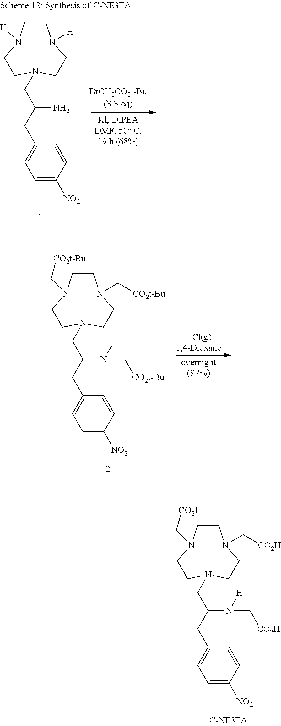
C1CN([H])CCN(CC(CC2=CC=C([NO2])C=C2)N)CCN1[H].C1CN(C[CO2t-Bu])CCN(CC(CC2=CC=C([NO2])C=C2)N([H])C[CO2t-Bu])CCN1C[CO2t-Bu].C1CN(C[CO2H])CCN(CC(CC2=CC=C([NO2])C=C2)N([H])C[CO2H])CCN1C[CO2H]
